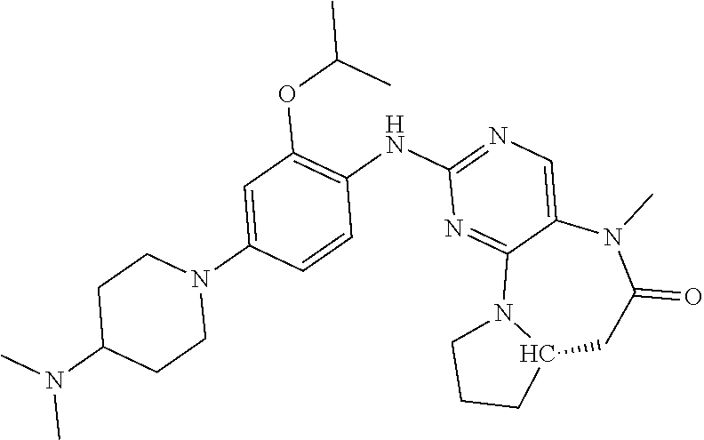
C12CC(=O)N(C)C3=CN=C(NC4=C(OC(C)C)C=C(N5CCC(N(C)C)CC5)C=C4)N=C3N1CCC2
